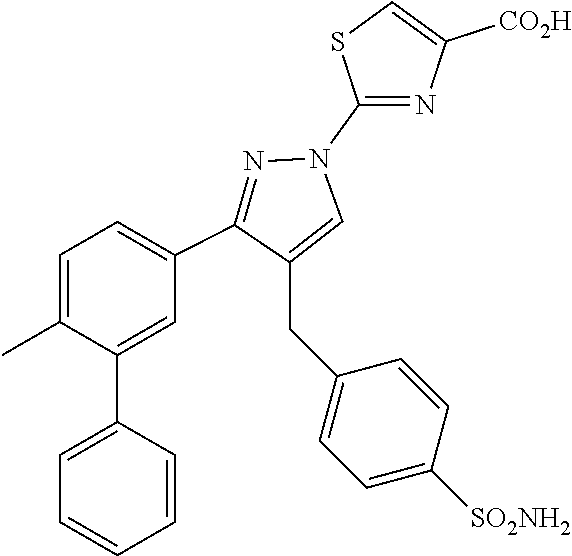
C1=C(C)C(C2=CC=CC=C2)=CC(C2=NN(C3=NC([CO2H])=CS3)C=C2CC2=CC=C([SO2NH2])C=C2)=C1
